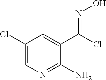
C1(Cl)=CN=C(N)C(C(=NO)Cl)=C1
